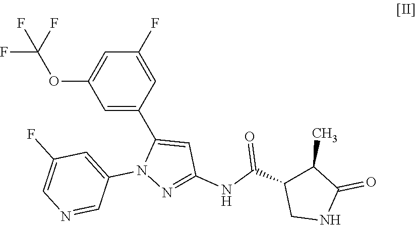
N1(C2=CC(F)=CN=C2)N=C(NC(C2C(C)C(=O)NC2)=O)C=C1C1=CC(OC(F)(F)F)=CC(F)=C1
